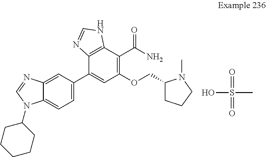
C1=C(C2=CC(OCC3CCCN3C)=C(C(N)=O)C3=C2N=CN3)C=C2C(=C1)N(C1CCCCC1)C=N2.O=S(=O)(C)O
